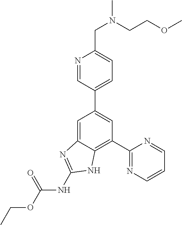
C1=C2C(=C(C3=NC=CC=N3)C=C1C1=CC=C(CN(C)CCOC)N=C1)NC(NC(OCC)=O)=N2
